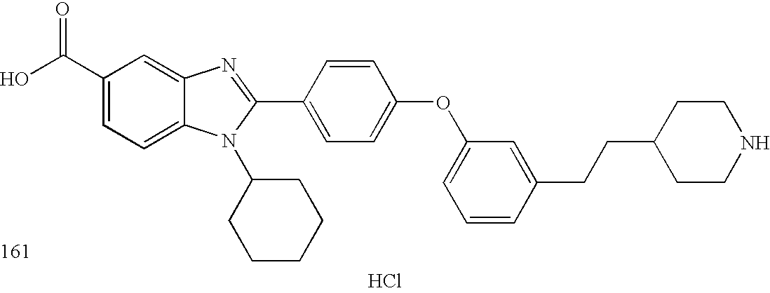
OC(C1=CC=C2C(=C1)N=C(C1=CC=C(OC3=CC=CC(CCC4CCNCC4)=C3)C=C1)N2C1CCCCC1)=O.Cl
